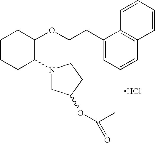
C1CCC(N2CC(OC(C)=O)CC2)C(OCCC2=CC=CC3=C2C=CC=C3)C1.Cl
